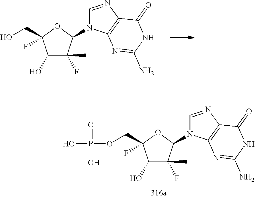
C1(O)C(F)(C)C(N2C=NC3=C2N=C(N)NC3=O)OC1(CO)F.C1(O)C(F)(C)C(N2C=NC3=C2N=C(N)NC3=O)OC1(COP(O)(=O)O)F
